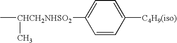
C[CHCH2NHSO2](C1=CC=C([C4H9(iso)])C=C1)C
